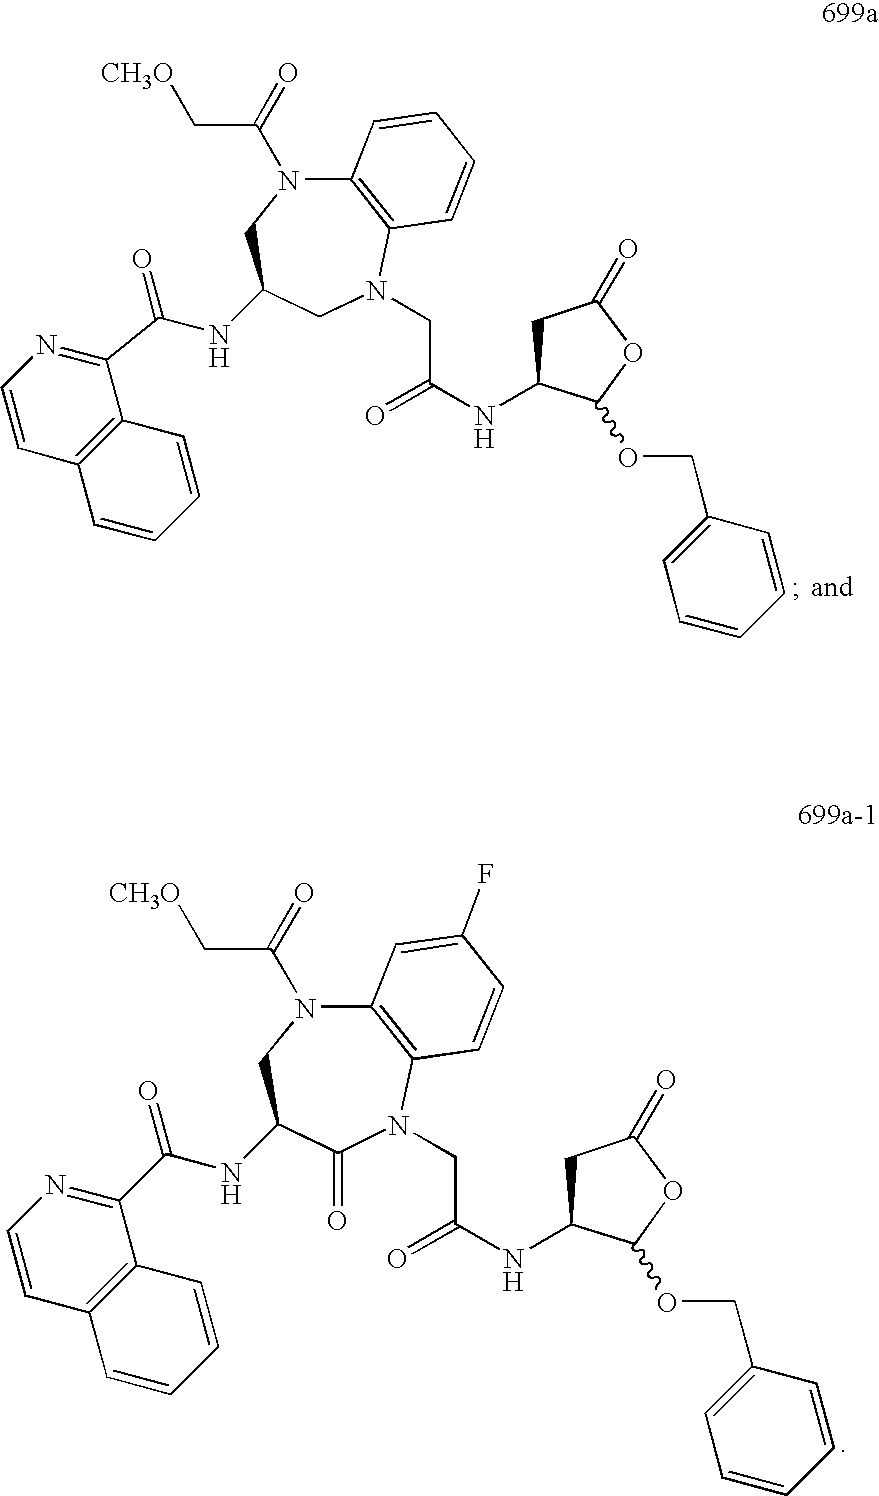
C12=C(N(CC(NC3C(OCC4=CC=CC=C4)OC(=O)C3)=O)CC(NC(C3=NC=CC4=C3C=CC=C4)=O)CN1C(C[CH3O])=O)C=CC=C2.C12=C(N(CC(NC3C(OCC4=CC=CC=C4)OC(=O)C3)=O)C(=O)C(NC(C3=NC=CC4=C3C=CC=C4)=O)CN1C(C[CH3O])=O)C=CC(F)=C2
